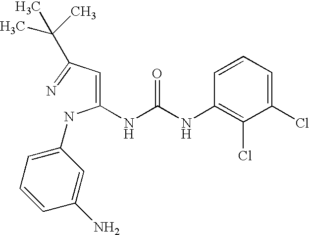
C(=CC(=N)C(C)(C)C)(NC1=CC=CC(N)=C1)NC(NC1=C(Cl)C(Cl)=CC=C1)=O
